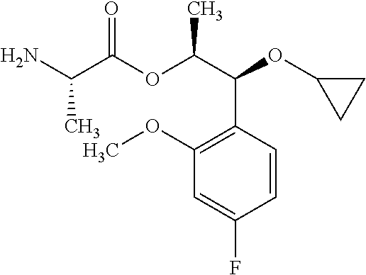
NC(C(OC(C(C1=C(OC)C=C(F)C=C1)OC1CC1)C)=O)C
